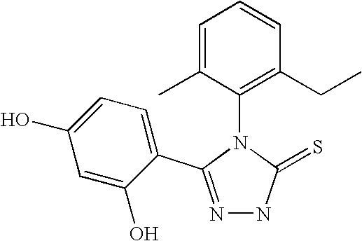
N1=C(C2=CC=C(O)C=C2O)N(C2=C(CC)C=CC=C2C)C(=S)N1
